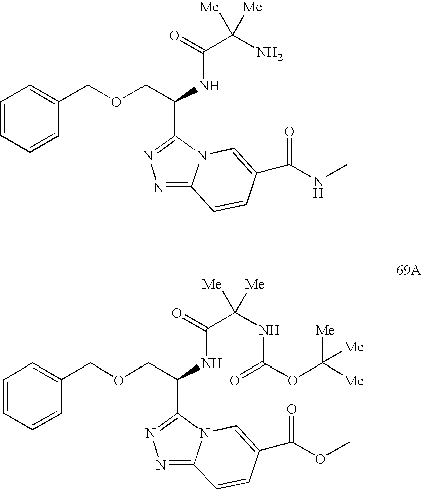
C1=CC=CC(COCC(NC(=O)C(N)([Me])[Me])C2=NN=C3N2C=C(C(NC)=O)C=C3)=C1.C1=CC=CC(COCC(NC(=O)C(NC(OC([Me])([Me])[Me])=O)([Me])[Me])C2=NN=C3N2C=C(C(OC)=O)C=C3)=C1
